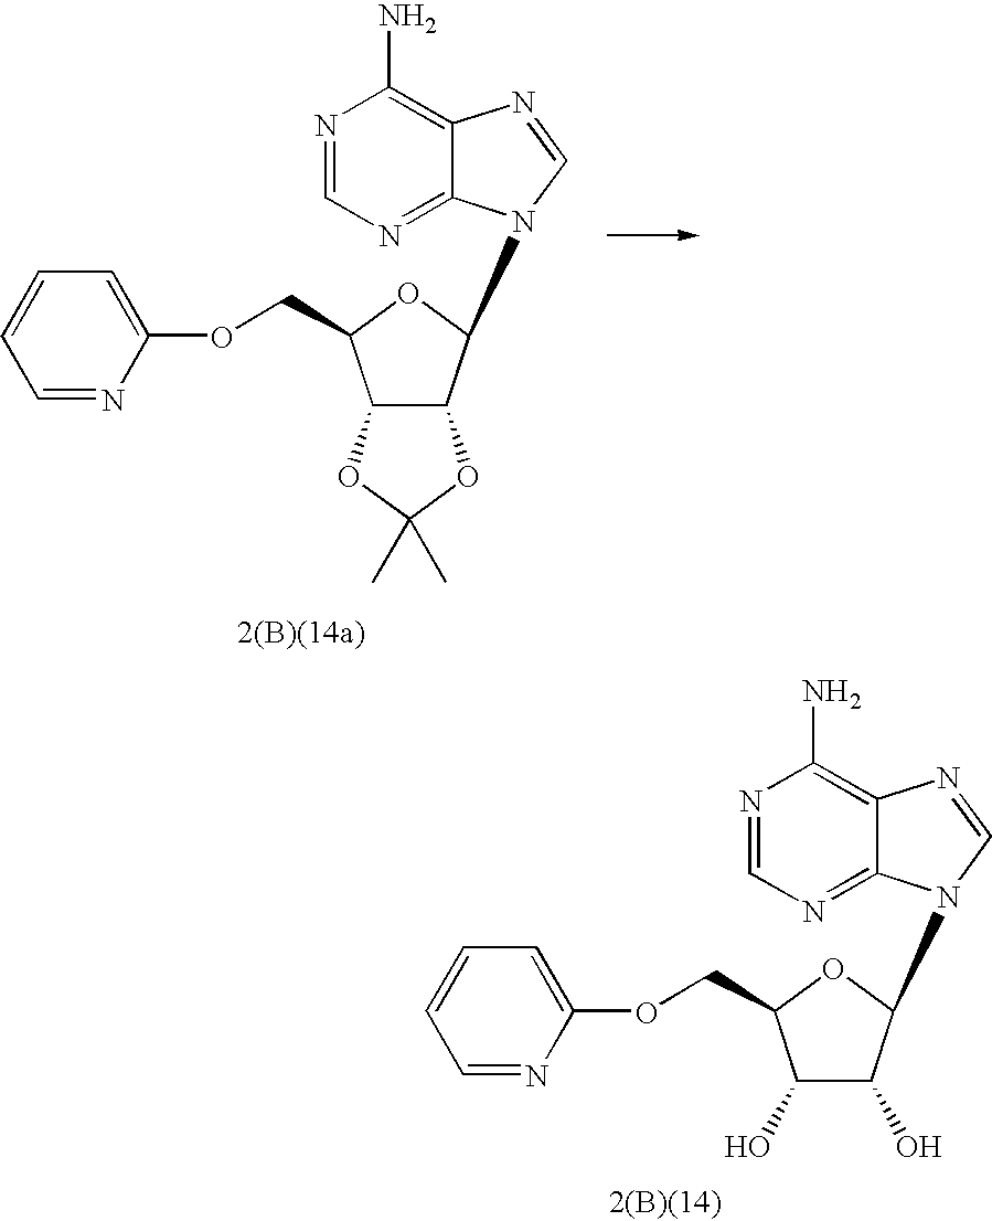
N1=CN=C2C(=C1N)N=CN2C1C2C(C(COC3=CC=CC=N3)O1)OC(C)(C)O2.N1=CN=C2C(=C1N)N=CN2C1C(O)C(O)C(COC2=CC=CC=N2)O1
